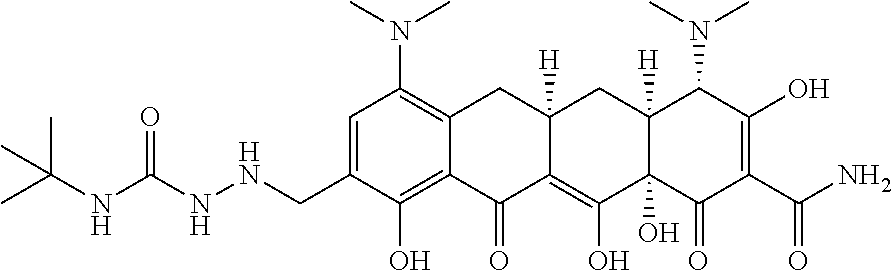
N(CC1=CC(N(C)C)=C2C(=C1O)C(=O)C1=C(O)C3(O)C([H])(CC1([H])C2)C(N(C)C)C(O)=C(C(N)=O)C3=O)NC(NC(C)(C)C)=O
